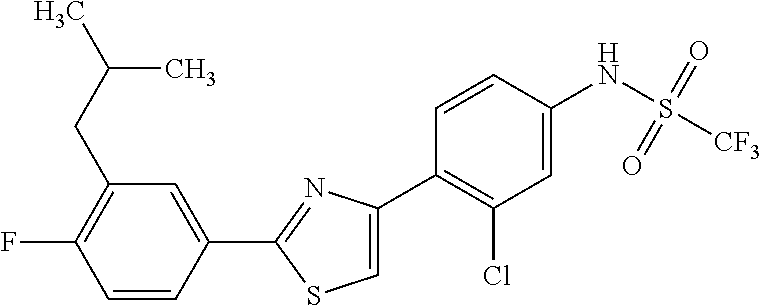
C1=CC(C2=NC(C3=C(Cl)C=C(NS([CF3])(=O)=O)C=C3)=CS2)=CC(CC(C)C)=C1F
